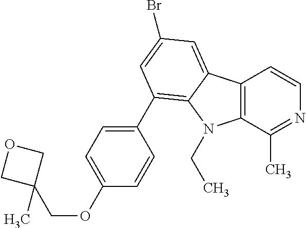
C12=C(C(C)=NC=C1)N(CC)C1=C(C3=CC=C(OCC4(C)COC4)C=C3)C=C(Br)C=C21
